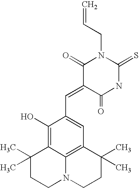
C=CCN1C(=O)C(=CC2=CC3=C4C(=C2O)C(C)(C)CCN4CCC3(C)C)C(=O)NC1=S
